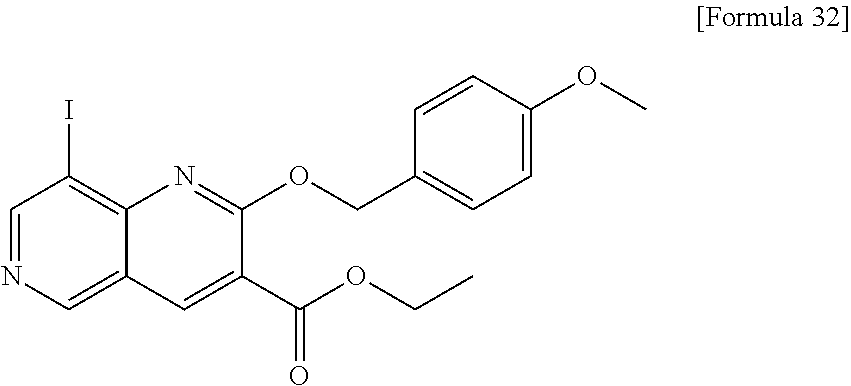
IC1=C2C(=CN=C1)C=C(C(OCC)=O)C(OCC1=CC=C(OC)C=C1)=N2
